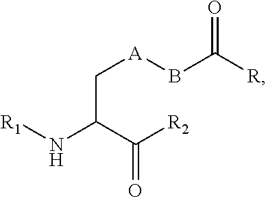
[R1]NC(C(=O)[R2])C[A]BC([R])=O
